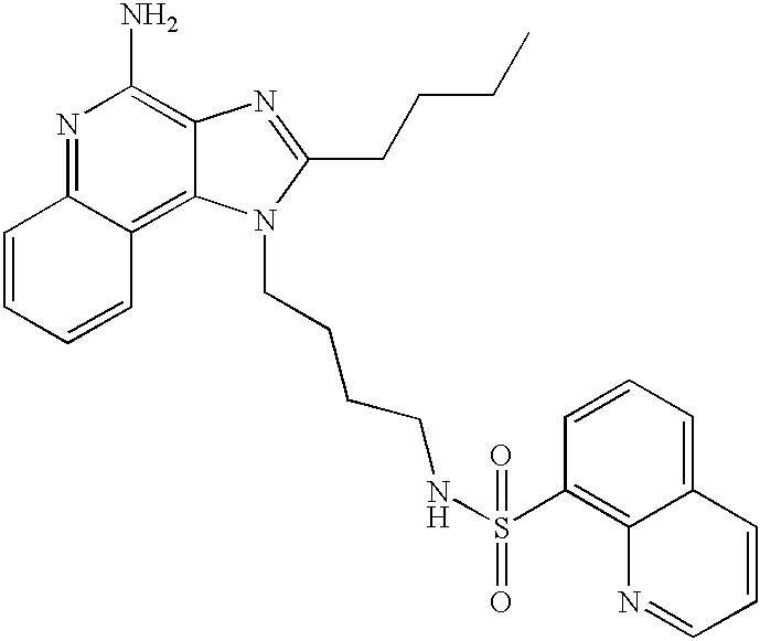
N1=C2C(=C3C(=C1N)N=C(CCCC)N3CCCCNS(C1=C3C(=CC=C1)C=CC=N3)(=O)=O)C=CC=C2
